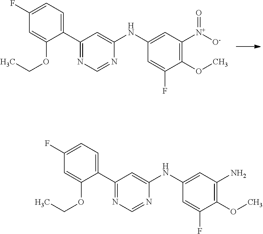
C1(F)=CC=C(C2=NC=NC(NC3=CC([N+]([O-])=O)=C(OC)C(F)=C3)=C2)C(OCC)=C1.C1(F)=CC=C(C2=NC=NC(NC3=CC(N)=C(OC)C(F)=C3)=C2)C(OCC)=C1
